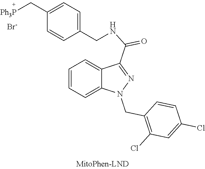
C1=CC=C2C(=C1)C(C(=O)NCC1=CC=C(C[Ph3P])C=C1)=NN2CC1=C(Cl)C=C(Cl)C=C1.[Br-]
